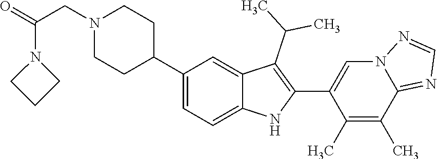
C1(C2CCN(CC(N3CCC3)=O)CC2)=CC=C2C(=C1)C(C(C)C)=C(C1=CN3C(=NC=N3)C(C)=C1C)N2
